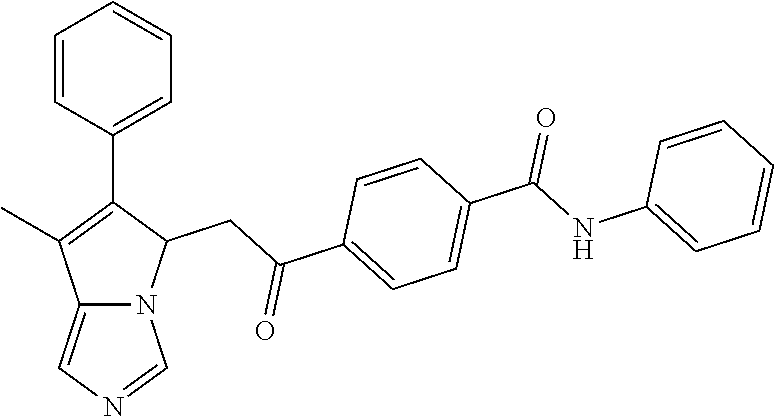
C12=CN=CN1C(CC(C1=CC=C(C(NC3=CC=CC=C3)=O)C=C1)=O)C(C1=CC=CC=C1)=C2C
